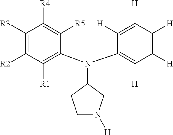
C1([R3])=C([R2])C([R1])=C(N(C2CCN([H])C2)C2=C([H])C([H])=C([H])C([H])=C2[H])C([R5])=C1[R4]
